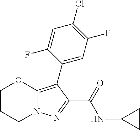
C1CCN2C(=C(C3=CC(F)=C(Cl)C=C3F)C(C(=O)NC3CC3)=N2)O1
